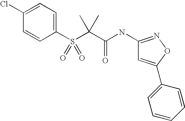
C1(S(C(C(NC2=NOC(C3=CC=CC=C3)=C2)=O)(C)C)(=O)=O)=CC=C(Cl)C=C1
